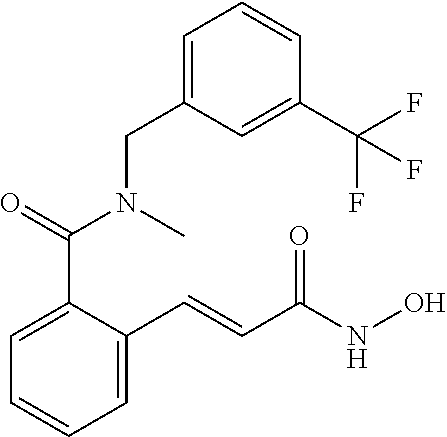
C1=C(C=CC(NO)=O)C(C(=O)N(CC2=CC=CC(C(F)(F)F)=C2)C)=CC=C1
